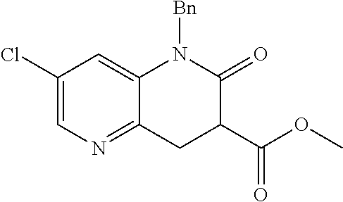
C1(Cl)=CN=C2C(=C1)N([Bn])C(=O)C(C(=O)OC)C2
